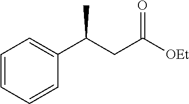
C1=CC=CC(C(CC([OEt])=O)C)=C1
